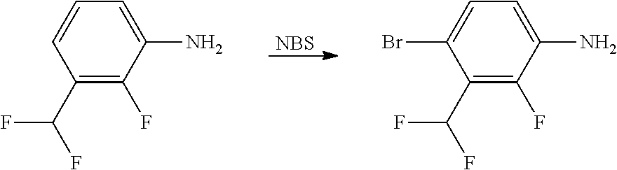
[NBS].C1=CC=C(N)C(F)=C1C(F)F.C1(Br)=CC=C(N)C(F)=C1C(F)F
